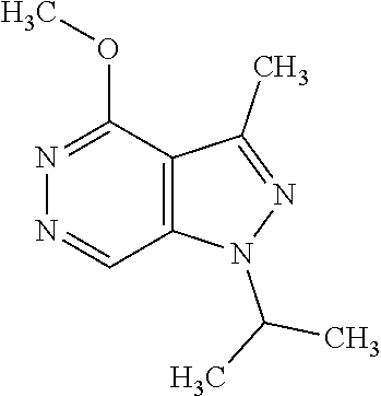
N1=CC2=C(C(OC)=N1)C(C)=NN2C(C)C
